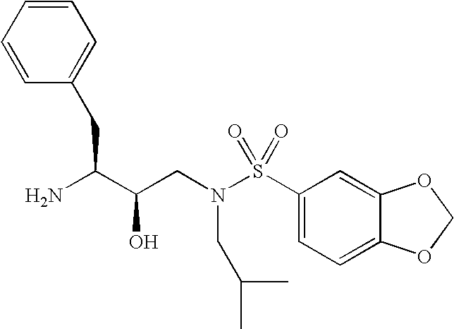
NC(C(CN(S(C1=CC=C2C(=C1)OCO2)(=O)=O)CC(C)C)O)CC1=CC=CC=C1
